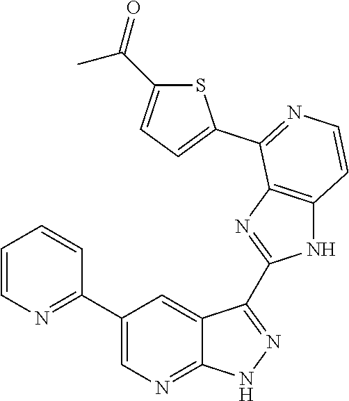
C1=CN=C(C2=CN=C3C(=C2)C(C2=NC4=C(N2)C=CN=C4C2=CC=C(C(=O)C)S2)=N[N H]3)C=C1
